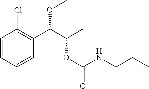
C1=CC=CC(C(C(C)OC(=O)NCCC)OC)=C1Cl
